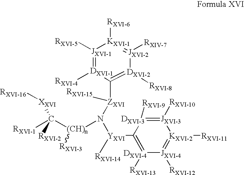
[JXVI-1]1([RXVI-5])=[DXVI-1]([RXVI-4])C([ZXVI](N([(CH)n](C([RXVI-1])([RXVI-2])[XXVI][RXVI-16])[RXVI-3])[YXVI](C2=[DXVI-4]([RXVI-13])[JXVI-4]([RXVI-12])=[KXVI-2]([RXVI-11])[JXVI-3]([RXVI-10])=[DXVI-3]2[RXVI-9])[RXVI-14])[RXVI-15])=[DXVI-2]([RXVI-8])[JXVI-2]([RXIV-7])=[KXVI-1]1[RXVI-6]
